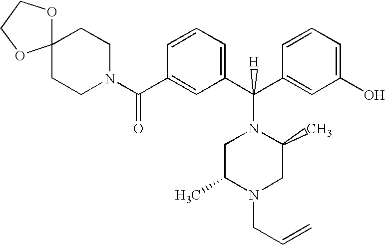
C1(C(N2CCC3(CC2)OCCO3)=O)=CC(C(C2=CC(O)=CC=C2)(N2CC(C)N(CC=C)CC2C)[H])=CC=C1
